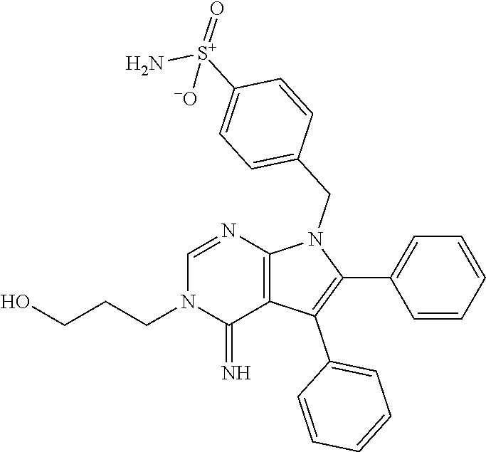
C(CCO)N1C(=N)C2=C(N=C1)N(CC1=CC=C([S+](=O)(N)[-O])C=C1)C(C1=CC=CC=C1)=C2C1=CC=CC=C1
